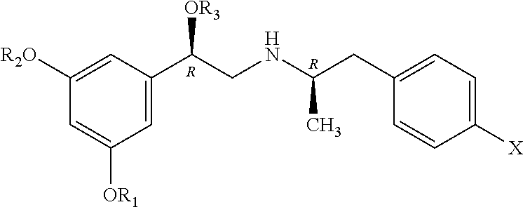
C1=C(C(CNC(CC2=CC=C([X])C=C2)C)[OR3])C=C([R2O])C=C1[OR1].[R].[R]
